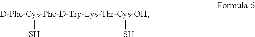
[D-Phe-Cys-Phe-D-Trp-Lys-Thr-Cys-OH](S)S
